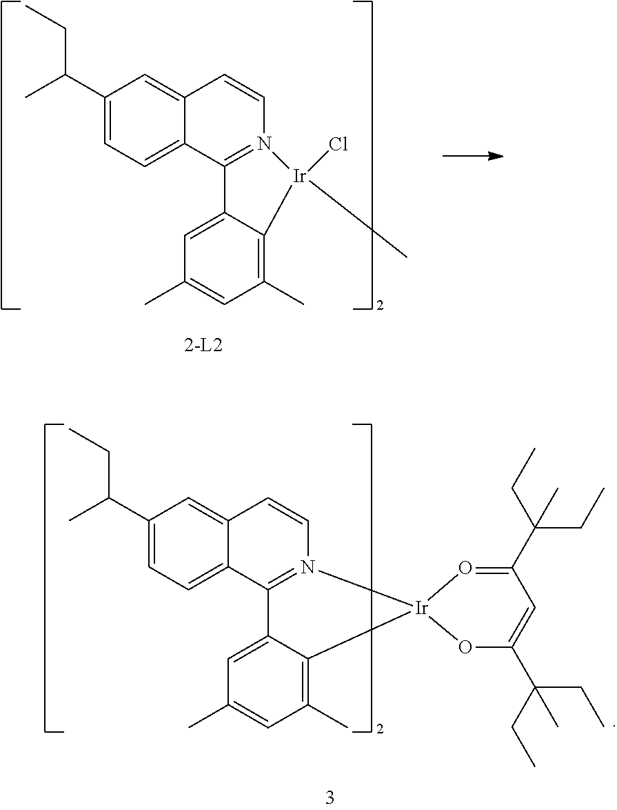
C12=CC(C(C)CC)=CC=C1C1=N(C=C2)[Ir](Cl)(C)C2=C(C)C=C(C)C=C12.C12=CC(C(C)CC)=CC=C1C1=N(C=C2)[Ir]2(C3=C(C)C=C(C)C=C13)OC(C(CC)(CC)C)=CC(C(CC)(CC)C)=O2
